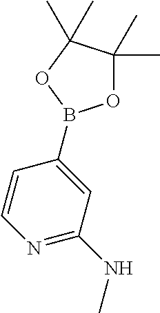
C1=CN=C(NC)C=C1B1OC(C)(C)C(C)(C)O1
